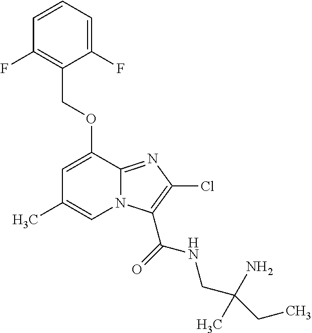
C1(F)=CC=CC(F)=C1COC1=CC(C)=CN2C1=NC(Cl)=C2C(=O)NCC(CC)(N)C
